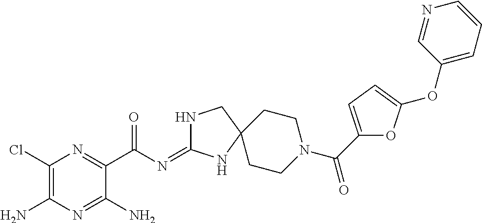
C1(Cl)=C(N)N=C(N)C(C(N=C2NCC3(N2)CCN(C(=O)C2=CC=C(OC4=CC=CN=C4)O2)CC3)=O)=N1
